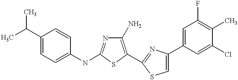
C1(N)=C(C2=NC(C3=CC(F)=C(C)C(Cl)=C3)=CS2)SC(NC2=CC=C(C(C)C)C=C2)=N1
